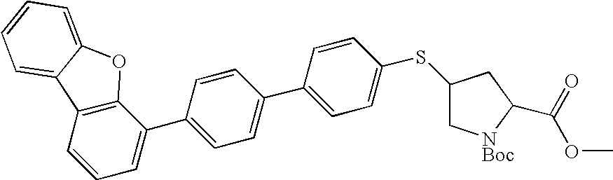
C12=C(OC3=CC=CC=C13)C(C1=CC=C(C3=CC=C(SC4C[NBoc]C(C(OC)=O)C4)C=C3)C=C1)=CC=C2
